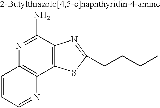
C1=CC=NC2=C1N=C(N)C1=C2SC(CCCC)=N1
